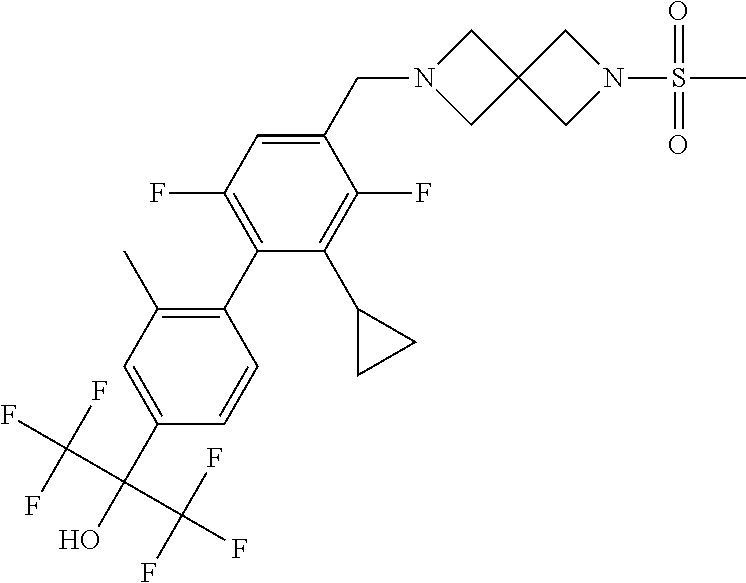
C1=C(CN2CC3(C2)CN(S(C)(=O)=O)C3)C(F)=C(C2CC2)C(C2=C(C)C=C(C(C(F)(F)F)(C(F)(F)F)O)C=C2)=C1F
